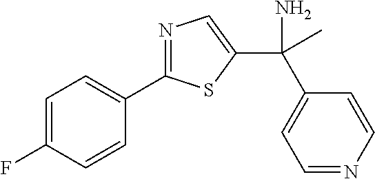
C1=C(F)C=CC(C2=NC=C(C(C3=CC=NC=C3)(N)C)S2)=C1
